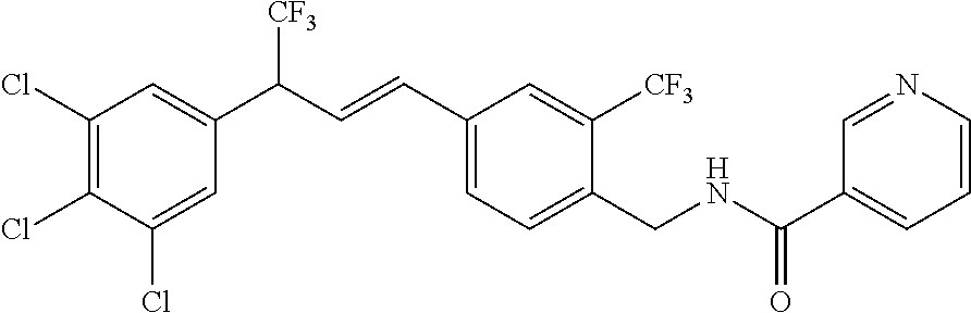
C1(Cl)=CC(C(C=CC2=CC=C(CNC(C3=CC=CN=C3)=O)C([CF3])=C2)[CF3])=CC(Cl)=C1Cl
